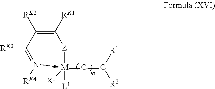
N1([RK4])->[M](=C=C([R1])[R2])([L1])([X1])[Z]C([RK1])=C([RK2])C=1[RK3]
